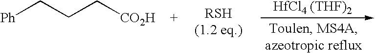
[Ph]CCC[CO2H].[HfCl4 (THF)2]
